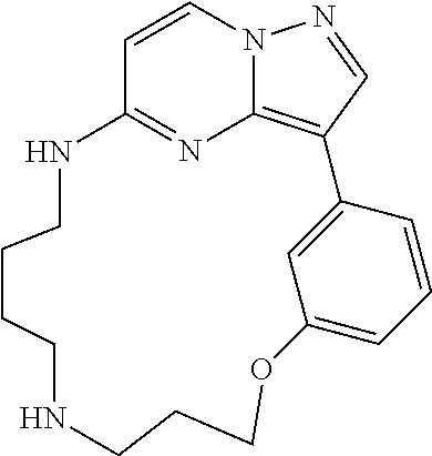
C1=CN2C3=C(C=N2)C2=CC(=CC=C2)OCCCNCCCCNC1=N3
